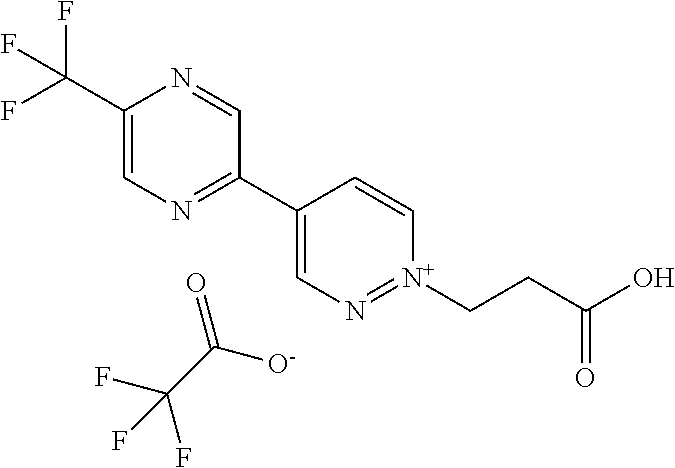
C1(C(F)(F)F)=CN=C(C2=CN=[N+](CCC(=O)O)C=C2)C=N1.O=C([O-])C(F)(F)F
